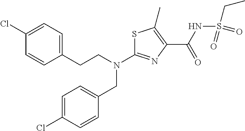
N(C1=NC(C(NS(CC)(=O)=O)=O)=C(C)S1)(CC1=CC=C(Cl)C=C1)CCC1=CC=C(Cl)C=C1
